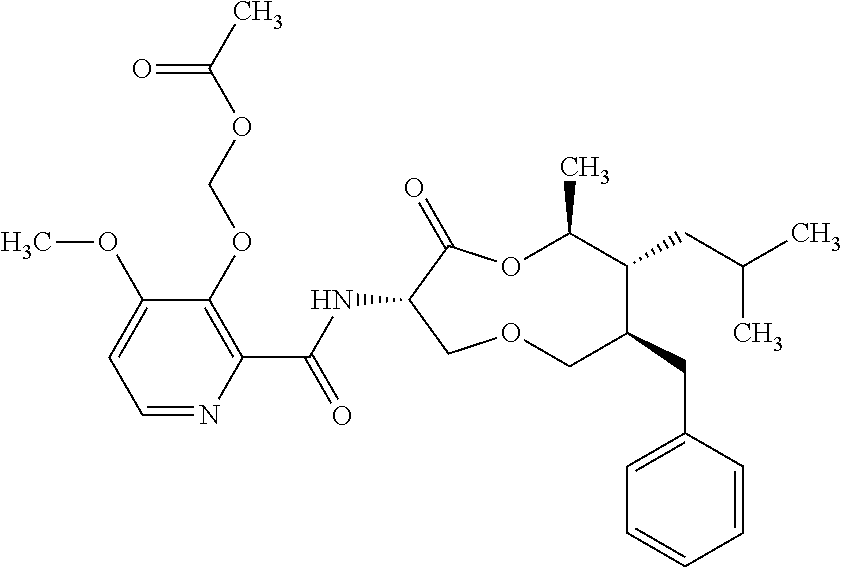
C1(OCOC(C)=O)=C(C(NC2C(=O)OC(C)C(CC(C)C)C(CC3=CC=CC=C3)COC2)=O)N=CC=C1OC
